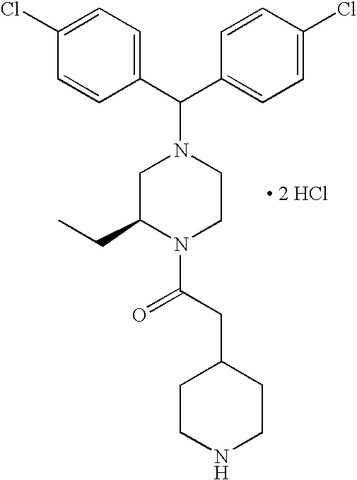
C1=C(Cl)C=CC(C(C2=CC=C(Cl)C=C2)N2CC(CC)N(C(CC3CCNCC3)=O)CC2)=C1.[ 2 HCl]
